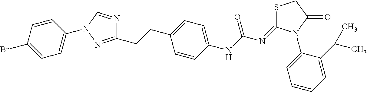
C1=C(N2C=NC(CCC3=CC=C(NC(N=C4SCC(=O)N4C4=CC=CC=C4C(C)C)=O)C=C3)=N2)C=CC(Br)=C1
